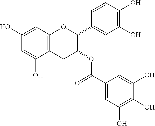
C1(O)=CC2=C(C(O)=C1)CC(OC(C1=CC(O)=C(O)C(O)=C1)=O)C(C1=CC(O)=C(O)C=C1)O2
